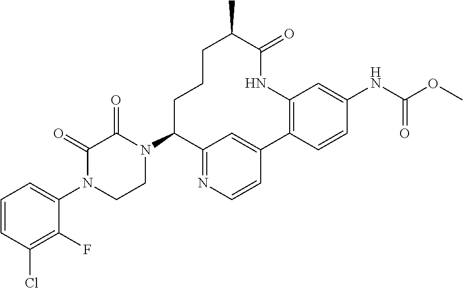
C1=CC(Cl)=C(F)C(N2CCN(C3C4=NC=CC(=C4)C4=C(C=C(NC(=O)OC)C=C4)NC(=O)C(C)CCC3)C(=O)C2=O)=C1
